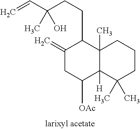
C1(=C)CC([OAc])C2([H])C(C)(C1CCC(C=C)(C)O)CCCC2(C)C
